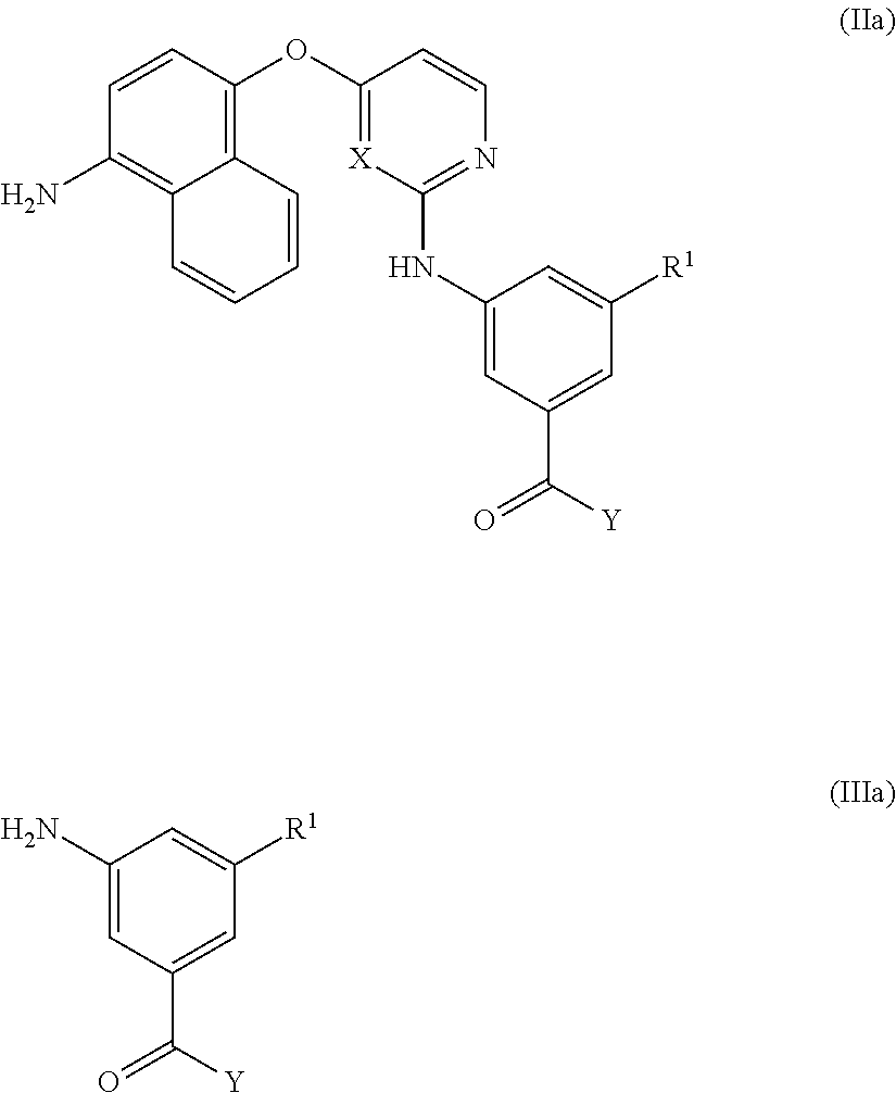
C12=C(OC3=[X]C(NC4=CC(C([Y])=O)=CC([R1])=C4)=NC=C3)C=CC(N)=C1C=CC=C2.NC1=CC(C([Y])=O)=CC([R1])=C1
